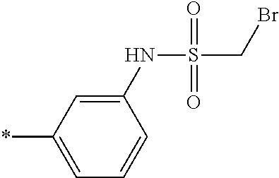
C1(NS(CBr)(=O)=O)=CC(*)=CC=C1
